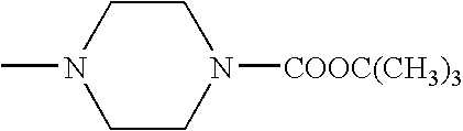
C1CN(C)CCN1[COOC(CH3)3]
